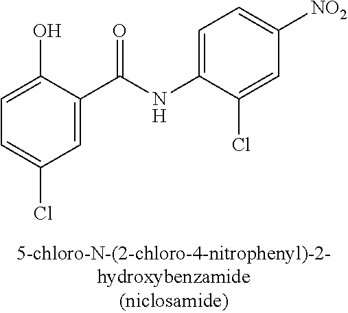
C1=C(O)C(C(NC2=CC=C([NO2])C=C2Cl)=O)=CC(Cl)=C1
